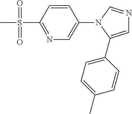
N1=C(S(C)(=O)=O)C=CC(N2C(C3=CC=C(C)C=C3)=CN=C2)=C1
